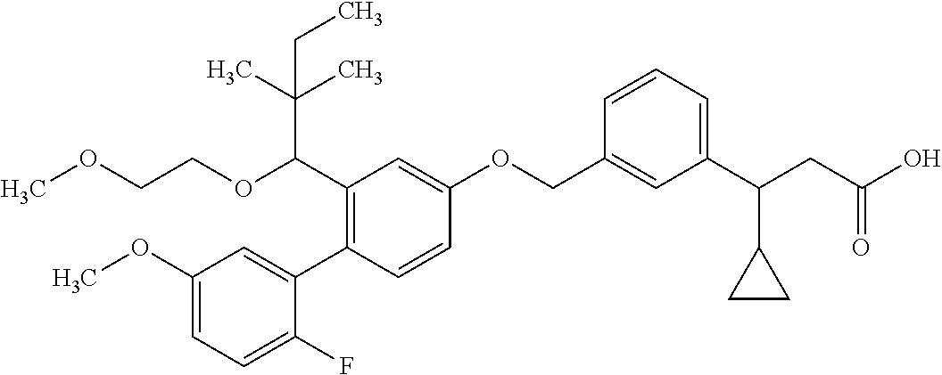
C1(OC)=CC=C(F)C(C2=C(C(C(C)(C)CC)OCCOC)C=C(OCC3=CC(C(CC(O)=O)C4CC4)=CC=C3)C=C2)=C1
